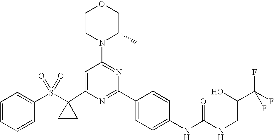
C1(C2(S(C3=CC=CC=C3)(=O)=O)CC2)=CC(N2C(C)COCC2)=NC(C2=CC=C(NC(=O)NCC(C(F)(F)F)O)C=C2)=N1
